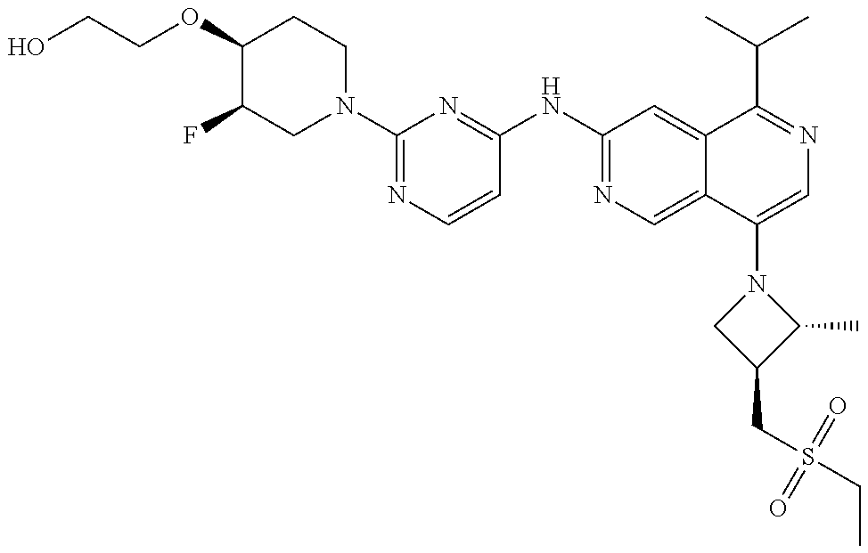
C1(OCCO)C(F)CN(C2=NC=CC(NC3=NC=C4C(=C3)C(C(C)C)=NC=C4N3CC(CS(CC)(=O)=O)C3C)=N2)CC1
